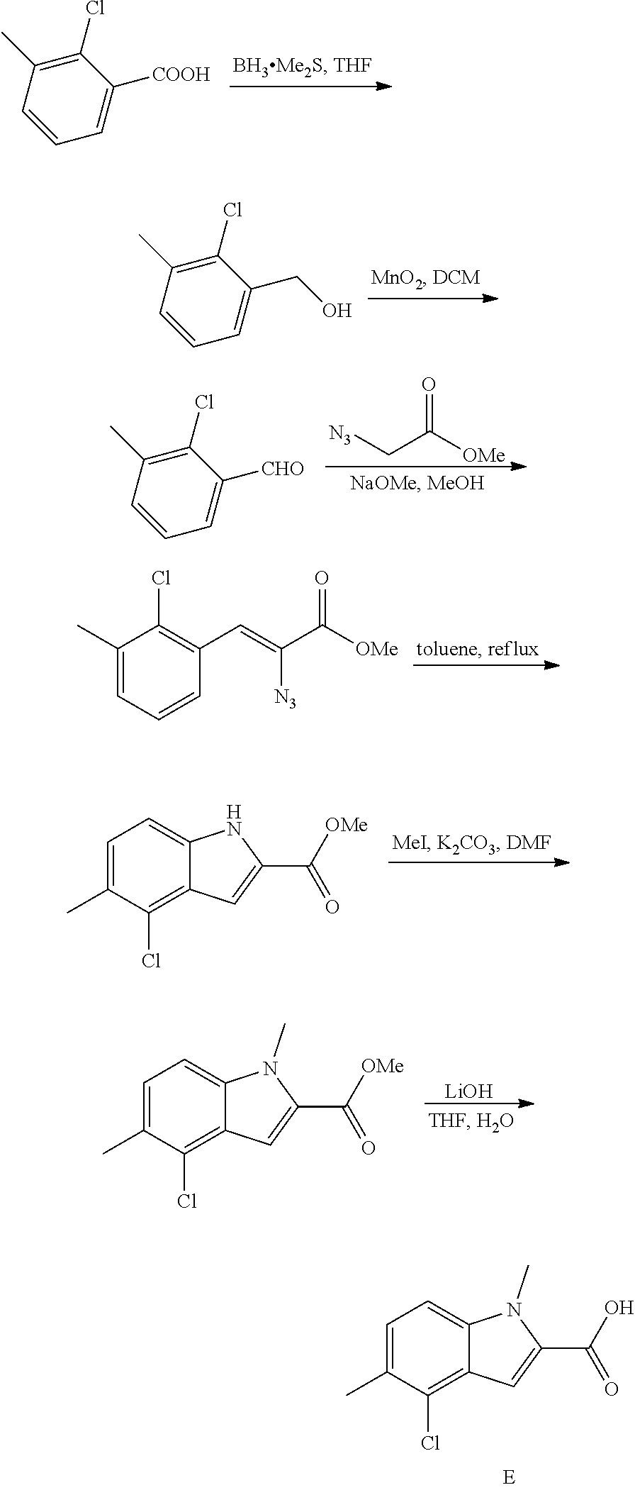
C1(Cl)=C(C)C=CC=C1[COOH].C1(Cl)=C(C)C=CC=C1CO.[N3]CC([OMe])=O.C1(Cl)=C(C)C=CC=C1[CHO].C1(Cl)=C(C=C(C([OMe])=O)[N3])C=CC=C1C.C1=C2C(=C(Cl)C(C)=C1)C=C(C([OMe])=O)N2.C1=C2C(=C(Cl)C(C)=C1)C=C(C([OMe])=O)N2C.[LiOH].C1=C2C(=C(Cl)C(C)=C1)C=C(C(O)=O)N2C
